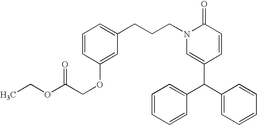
C(CCN1C=C(C(C2=CC=CC=C2)C2=CC=CC=C2)C=CC1=O)C1=CC=CC(OCC(OCC)=O)=C1
